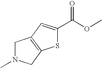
S1C(C(=O)OC)=CC2=C1CN(C)C2
